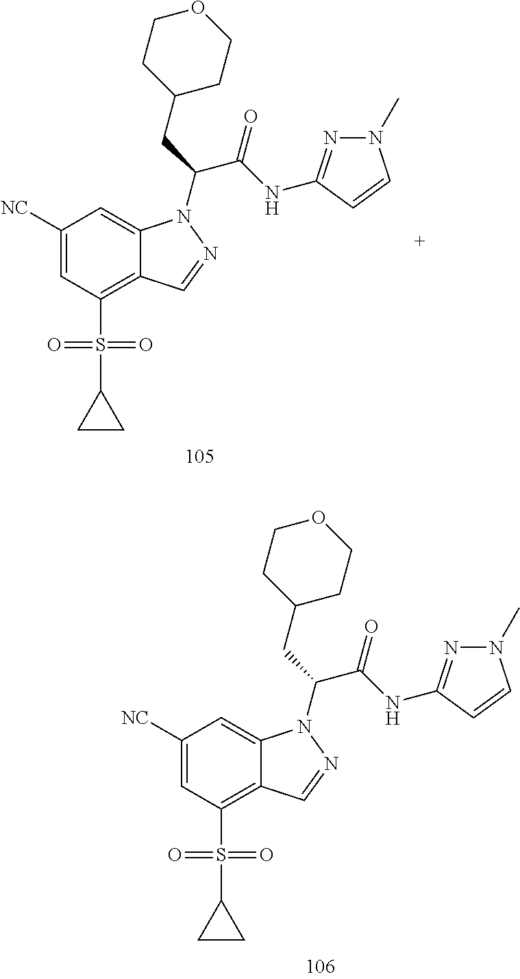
C1([NC])=CC(S(C2CC2)(=O)=O)=C2C(=C1)N(C(CC1CCOCC1)C(NC1=NN(C)C=C1)=O)N=C2.C1([NC])=CC(S(C2CC2)(=O)=O)=C2C(=C1)N(C(CC1CCOCC1)C(NC1=NN(C)C=C1)=O)N=C2
